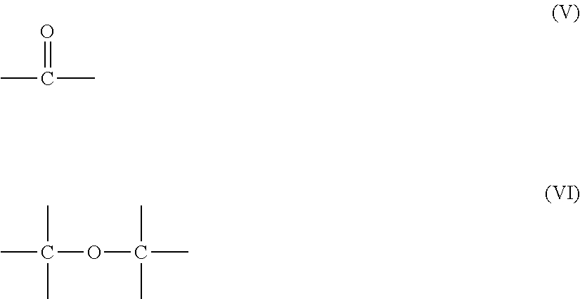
CC(C)=O.CC(OC(C)(C)C)(C)C
